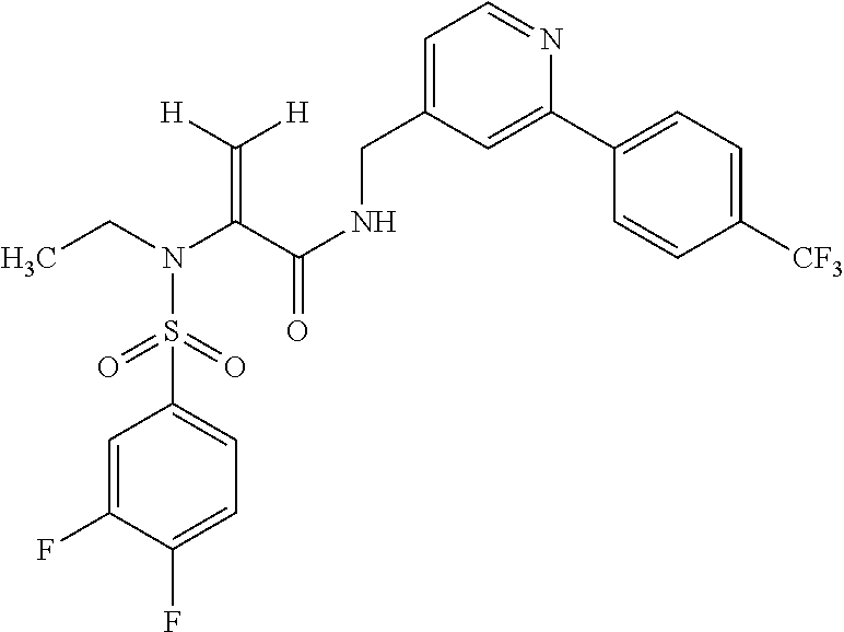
C1(S(=O)(=O)N(CC)C(C(NCC2=CC=NC(C3=CC=C([CF3])C=C3)=C2)=O)=C([H])[H])=CC=C(F)C(F)=C1
